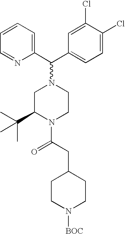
C1=CC=NC(C(C2=CC=C(Cl)C(Cl)=C2)N2CC(C(C)(C)C)N(C(CC3CCN([BOC])CC3)=O)CC2)=C1
